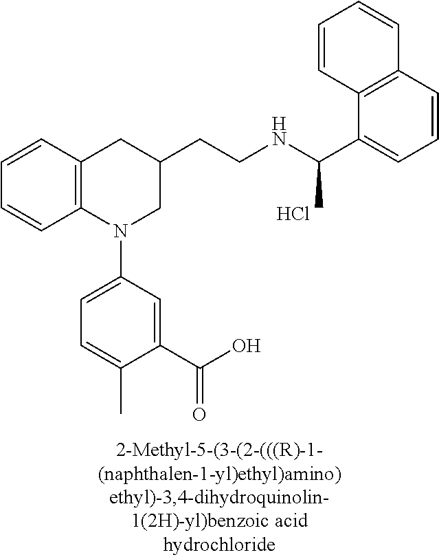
Cl.C1=CC2=C(C=C1)N(C1=CC=C(C)C(C(O)=O)=C1)CC(CCNC(C1=CC=CC3=C1C=CC=C3)C)C2
